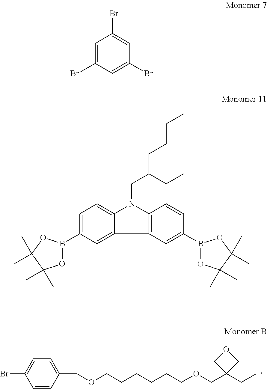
C1=CC(COCCCCCCOCC2(CC)COC2)=CC=C1Br.C1=C(Br)C=C(Br)C=C1Br.C1=C(B2OC(C)(C)C(C)(C)O2)C=C2C(=C1)N(CC(CC)CCCC)C1=C2C=C(B2OC(C)(C)C(C)(C)O2)C=C1
